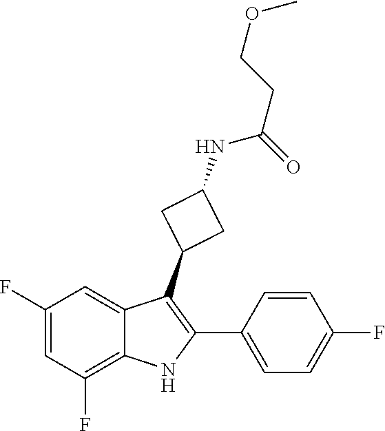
C1(F)=CC(F)=C2C(=C1)C(C1CC(NC(CCOC)=O)C1)=C(C1=CC=C(F)C=C1)N2
